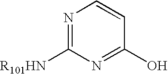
N1=C([R101HN])N=C(O)C=C1
